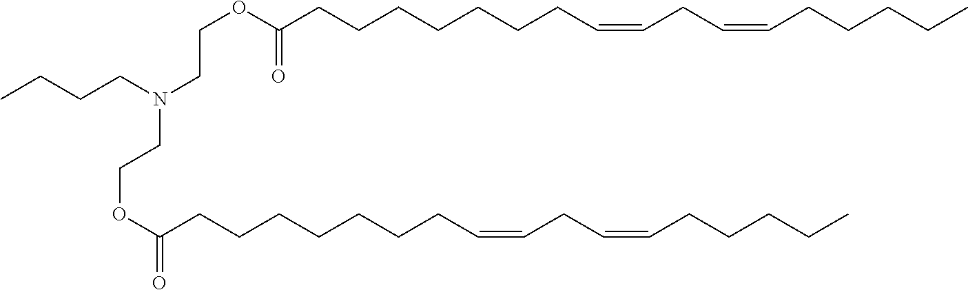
CCCCN(CCOC(CCCCCCCC=CCC=CCCCCC)=O)CCOC(CCCCCCCC=CCC=CCCCCC)=O
